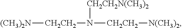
[(CH3)2N][CH2CH2]N([CH2CH2N(CH3)2])[CH2CH2][N(CH3)2]
